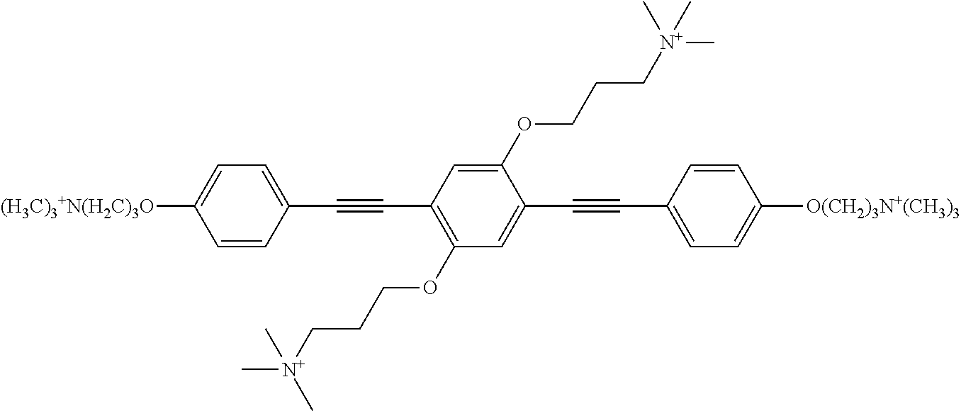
C1=C([(H3C)3+N(H2C)3O])C=CC(C#CC2=C(OCCC[N+](C)(C)C)C=C(C#CC3=CC=C([O(CH2)3N+(CH3)3])C=C3)C(OCCC[N+](C)(C)C)=C2)=C1
